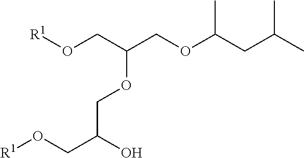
O(CC(CO[R1])OCC(CO[R1])O)C(CC(C)C)C
